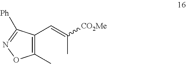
C1(C)=C(C=C(C)[CO2Me])C([Ph])=NO1
